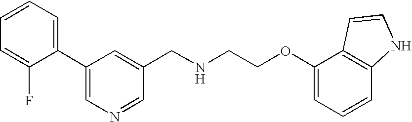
C1=C(F)C(C2=CN=CC(CNCCOC3=CC=CC4=C3C=CN4)=C2)=CC=C1
